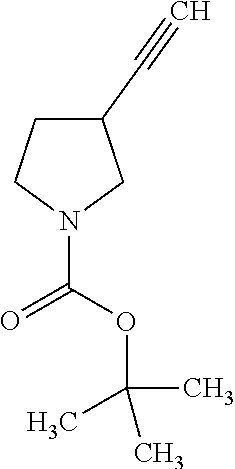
C1(C#C)CCN(C(=O)OC(C)(C)C)C1
